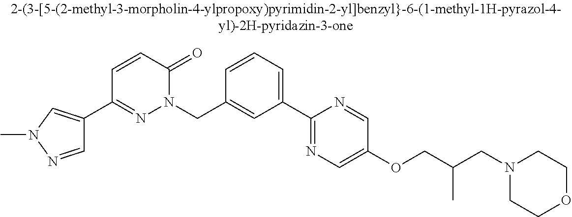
C1=CC(CN2N=C(C3=CN(C)N=C3)C=CC2=O)=CC(C2=NC=C(OCC(CN3CCOCC3)C)C=N2)=C1
